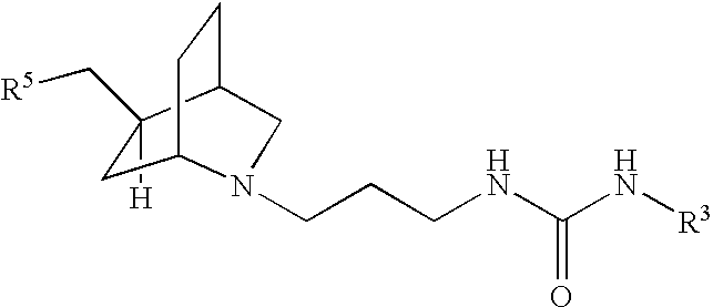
C1([H])(C[R5])CC2CCC1CN2CCCNC(N[R3])=O
